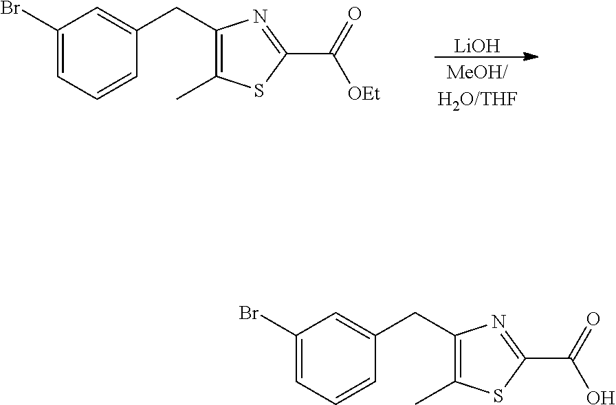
[LiOH].C1(Br)=CC=CC(CC2=C(C)SC(C([OEt])=O)=N2)=C1.C1(Br)=CC=CC(CC2=C(C)SC(C(O)=O)=N2)=C1
